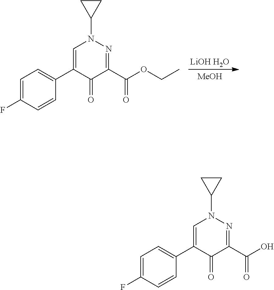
C1CC1N1N=C(C(O)=O)C(=O)C(C2=CC=C(F)C=C2)=C1.C1CC1N1N=C(C(OCC)=O)C(=O)C(C2=CC=C(F)C=C2)=C1.[LiOH H2O].[MeOH]
